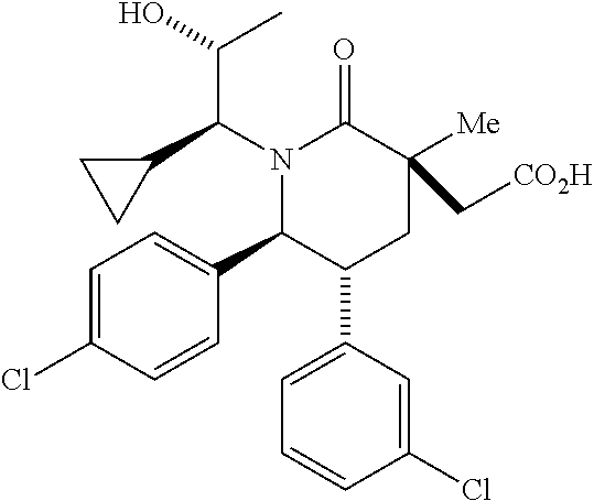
N1(C(C2CC2)C(O)C)C(C2=CC=C(Cl)C=C2)C(C2=CC=CC(Cl)=C2)CC(C[CO2H])([Me])C1=O
